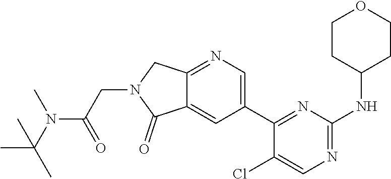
C1(C2=CN=C3C(=C2)C(=O)N(CC(N(C(C)(C)C)C)=O)C3)=NC(NC2CCOCC2)=NC=C1Cl
